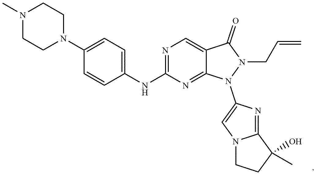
CN1CCN(C2=CC=C(NC3=NC=C4C(=N3)N(C3=CN5C(=N3)C(C)(O)CC5)N(CC=C)C4=O)C=C2)CC1
